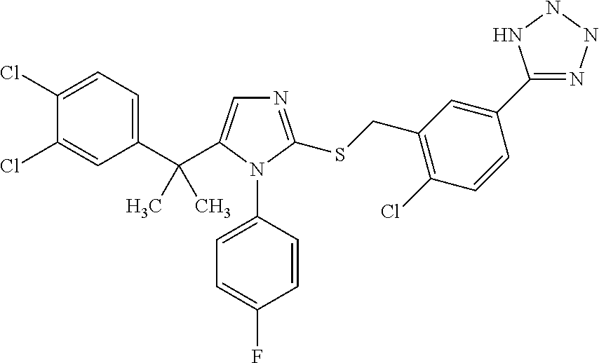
C1(C(C2=CN=C(SCC3=C(Cl)C=CC(C4=NNNN4)=C3)N2C2=CC=C(F)C=C2)(C)C)=CC=C(Cl)C(Cl)=C1
